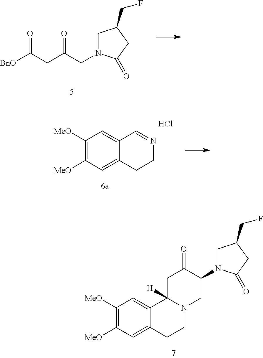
C1N(CC(CC([BnO])=O)=O)C(=O)CC1CF.C1([MeO])=C([MeO])C=C2C(=C1)C=NCC2.Cl.C1([MeO])=C([MeO])C=C2C(=C1)C1([H])N(CC2)CC(N2CC(CF)CC2=O)C(=O)C1
